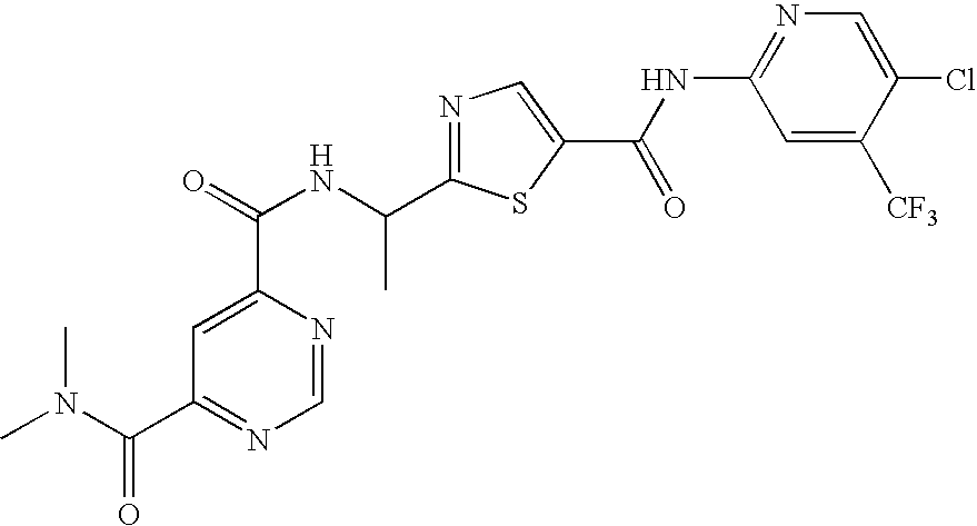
N1=C(C(NC(=O)C2=CC(C(N(C)C)=O)=NC=N2)C)SC(C(NC2=NC=C(Cl)C([CF3])=C2)=O)=C1
